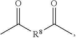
CC([R8]C(C)=O)=O
